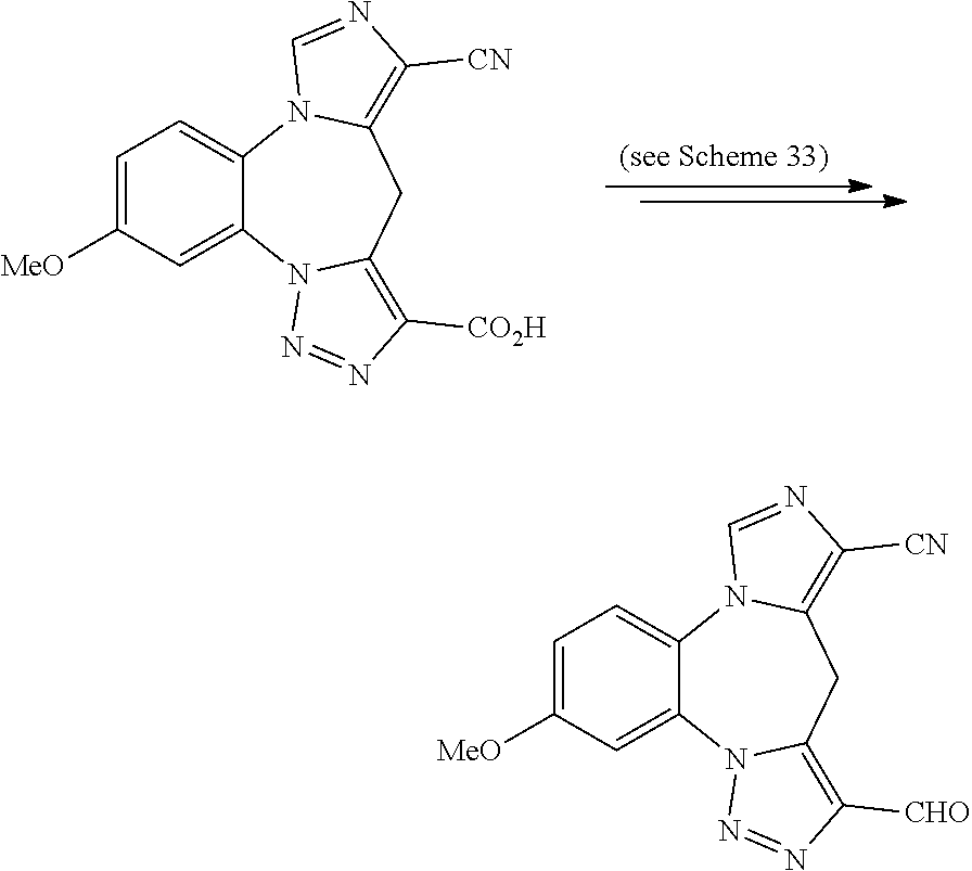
C1=C([MeO])C=C2C(=C1)N1C(=C([CN])N=C1)CC1=C([CHO])N=NN21.C1=C([MeO])C=C2C(=C1)N1C(=C([CN])N=C1)CC1=C([CO2H])N=NN21
